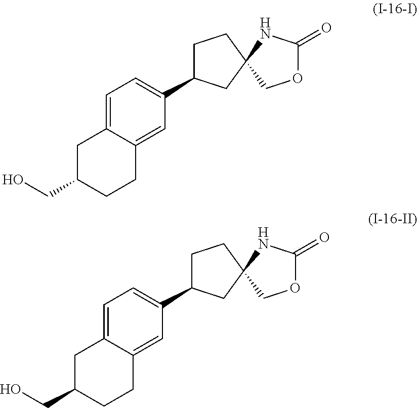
C1=C2C(=CC(C3CCC4(C3)NC(=O)OC4)=C1)CCC(CO)C2.C1=C2C(=CC(C3CCC4(C3)NC(=O)OC4)=C1)CCC(CO)C2
